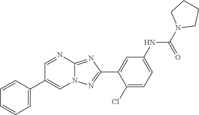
C1=C(C2=CN3C(=NC(C4=CC(NC(N5CCCC5)=O)=CC=C4Cl)=N3)N=C2)C=CC=C1
